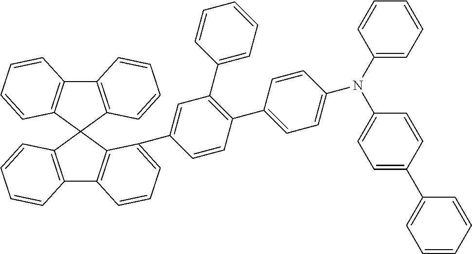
C12=C(C3(C4=C1C=CC=C4)C1=C(C4=C3C(C3=CC(C5=CC=CC=C5)=C(C5=CC=C(N(C6=CC=CC=C6)C6=CC=C(C7=CC=CC=C7)C=C6)C=C5)C=C3)=CC=C4)C=CC=C1)C=CC=C2
